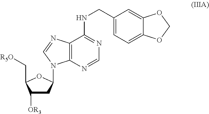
C1([OR3])CC(N2C3=C(C(NCC4=CC=C5C(=C4)OCO5)=NC=N3)N=C2)OC1C[R5O]
